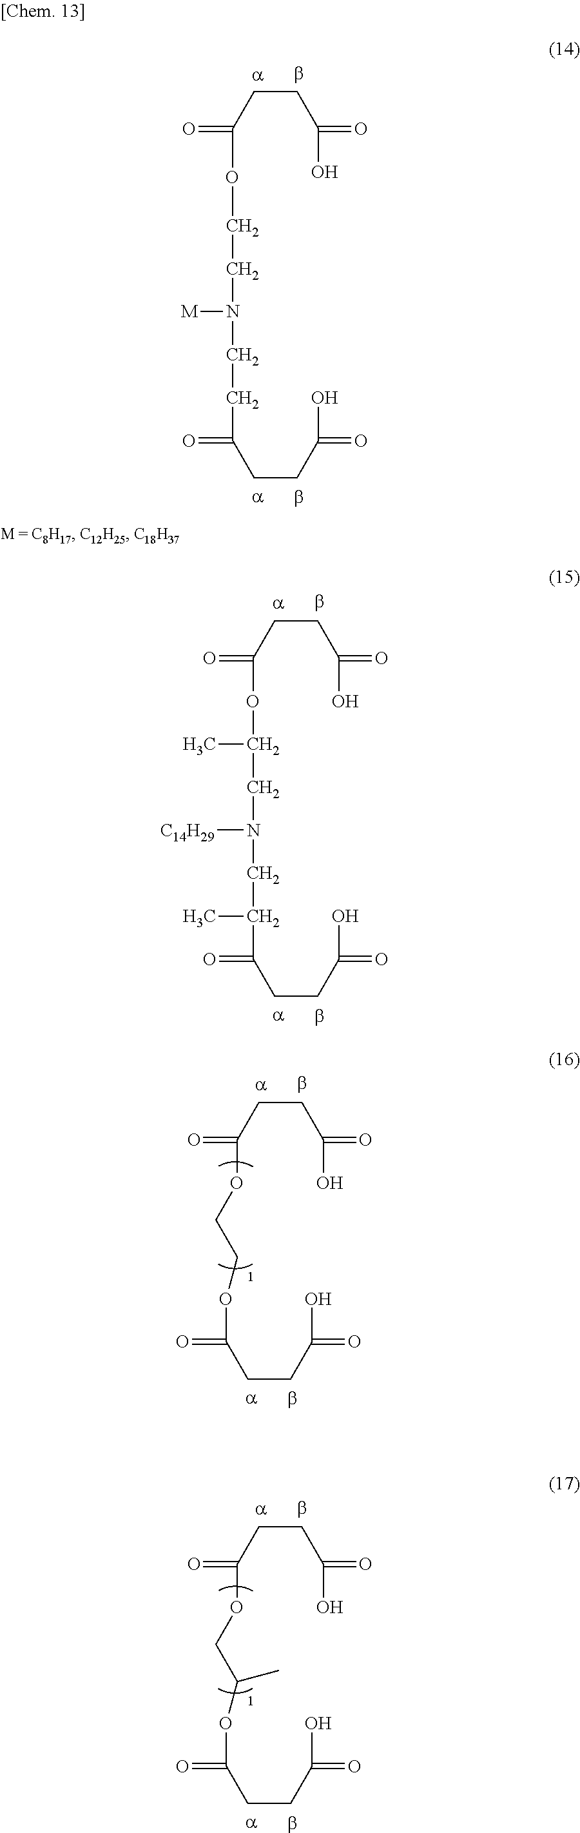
C(CC(=O)O)C(=O)OC(CN(CC(C(CCC(=O)O)=O)C)[C14H29])C.C(CC(=O)O)C(=O)OCCOC(CCC(=O)O)=O.C(CC(=O)O)C(=O)OCC(OC(CCC(=O)O)=O)C.C(CC(=O)O)C(=O)OCCN(CCC(CCC(=O)O)=O)[M]
